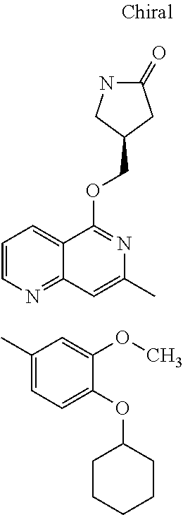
O(C1=NC(C)=CC2=NC=CC=C12)CC1CC(=O)NC1.CC1=CC=C(OC2CCCCC2)C(OC)=C1
